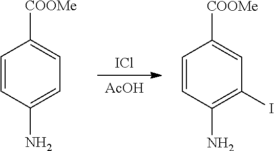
[AcOH].[ICl].C1=CC(N)=CC=C1[COOMe].C1=CC(N)=C(I)C=C1[COOMe]
